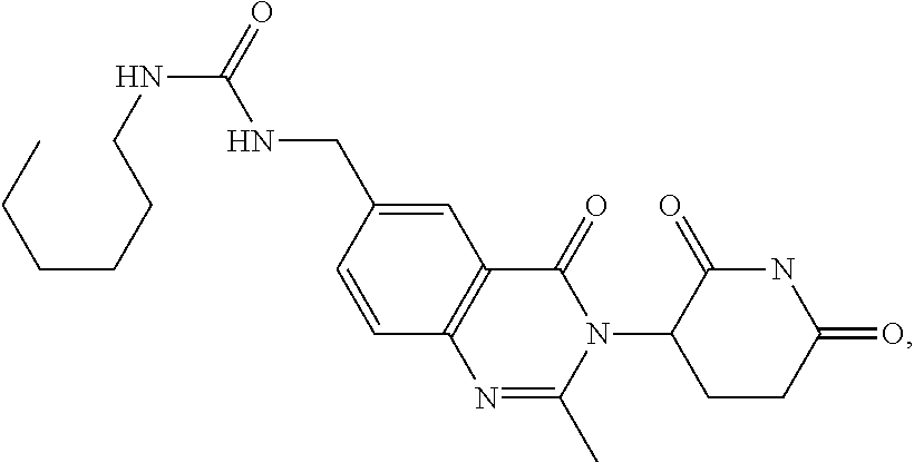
C12=C(C=C(CNC(NCCCCCC)=O)C=C1)C(=O)N(C1CCC(=O)NC1=O)C(C)=N2
